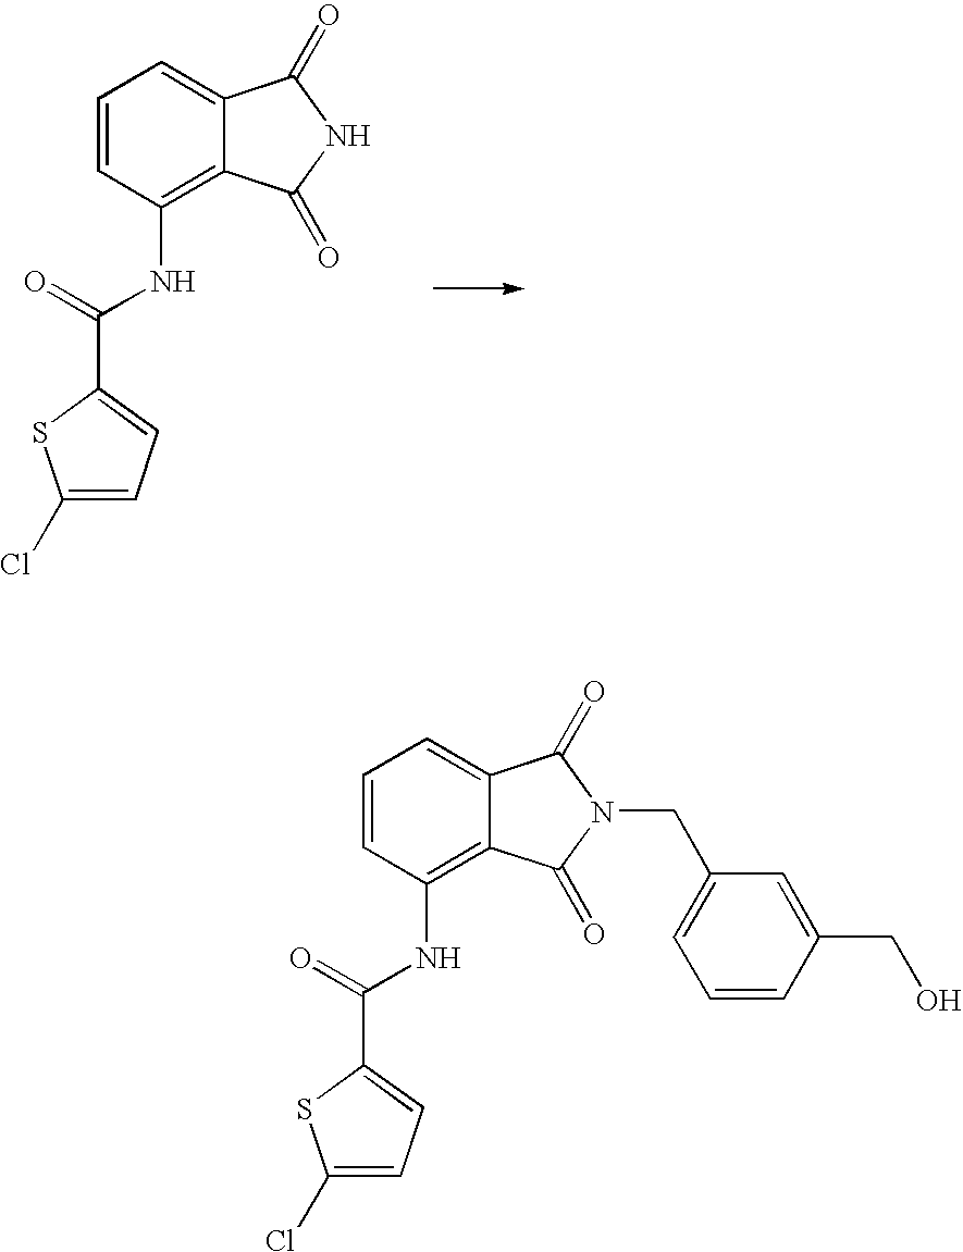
C1=CC(NC(=O)C2=CC=C(Cl)S2)=C2C(=C1)C(=O)NC2=O.C1=CC(NC(=O)C2=CC=C(Cl)S2)=C2C(=C1)C(=O)N(CC1=CC=CC(CO)=C1)C2=O
